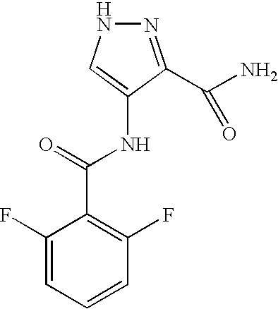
N1N=C(C(N)=O)C(NC(=O)C2=C(F)C=CC=C2F)=C1
